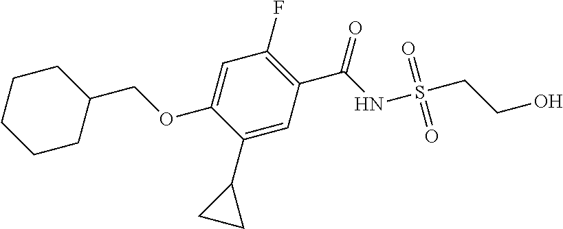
C1(C2CC2)=CC(C(NS(=O)(=O)CCO)=O)=C(F)C=C1OCC1CCCCC1
